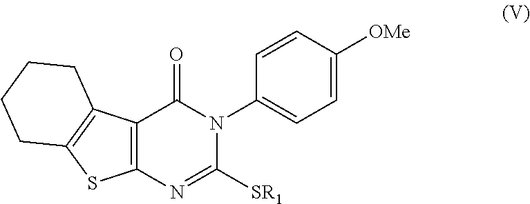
C12=C(N=C([SR1])N(C3=CC=C([OMe])C=C3)C1=O)SC1=C2CCCC1
